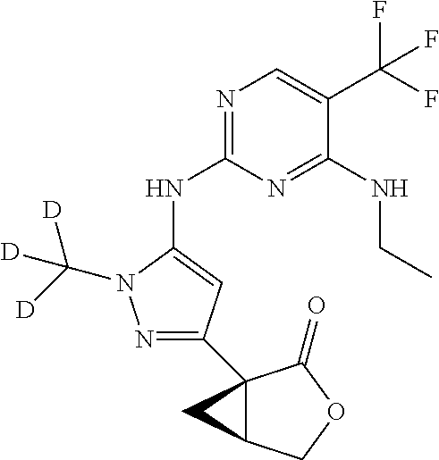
N1=C(NC2=CC(C34C(COC3=O)C4)=NN2C([D])([D])[D])N=C(NCC)C(C(F)(F)F)=C1
